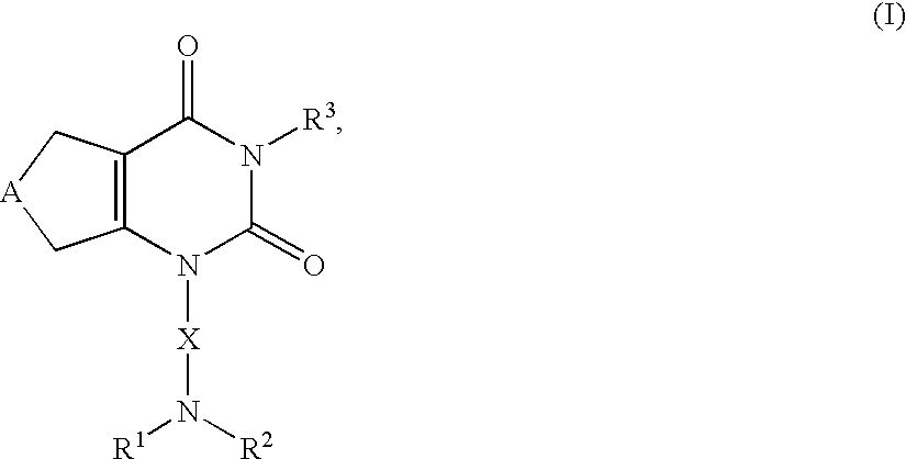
C12=C(N([X]N([R1])[R2])C(=O)N([R3])C1=O)C[A]C2
